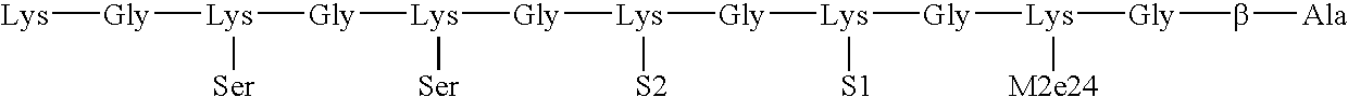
[Lys][Gly][Lys]([Ser])[Gly][Lys]([Ser])[Gly][Lys]([S2])[Gly][Lys]([S1])[Gly][Lys]([M2e24])[Gly]b[Ala]
